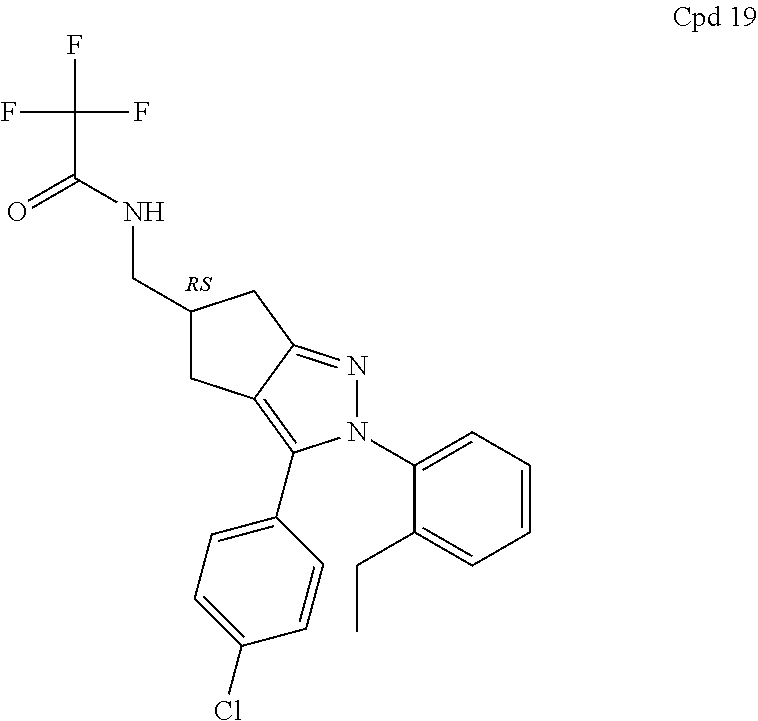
C1(CNC(C(F)(F)F)=O)CC2=C(C3=CC=C(Cl)C=C3)N(C3=CC=CC=C3CC)N=C2C1
